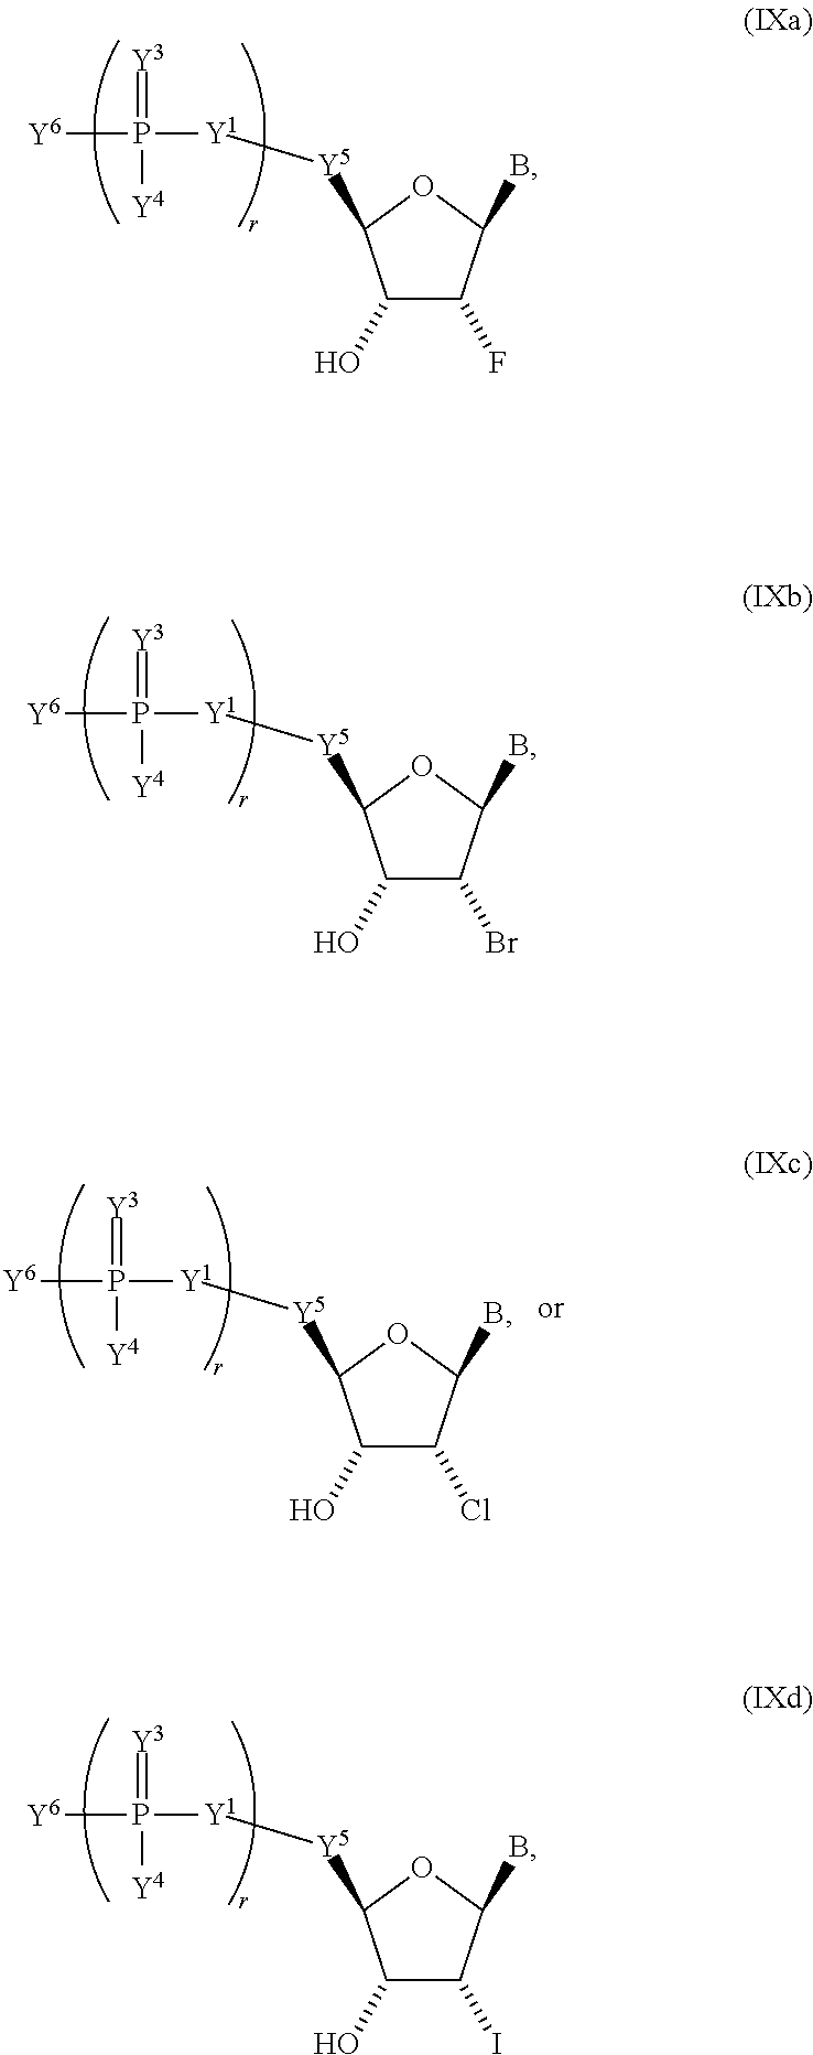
C1(O)C(I)C(B)OC1[Y5][Y1]P([Y4])(=[Y3])[Y6].C1(O)C(F)C(B)OC1[Y5][Y1]P([Y4])(=[Y3])[Y6].C1(O)C(Br)C(B)OC1[Y5][Y1]P([Y4])(=[Y3])[Y6].C1(O)C(Cl)C(B)OC1[Y5][Y1]P([Y4])(=[Y3])[Y6]
